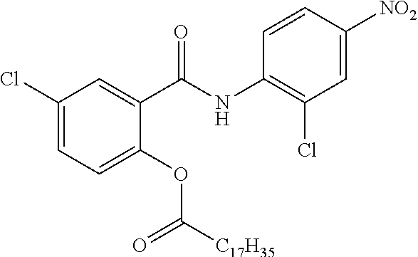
C1(Cl)=CC=C(OC([C17H35])=O)C(C(NC2=C(Cl)C=C([NO2])C=C2)=O)=C1
